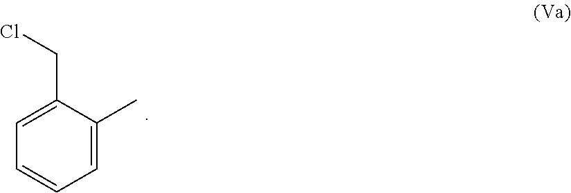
C1=C(CCl)C(C)=CC=C1
